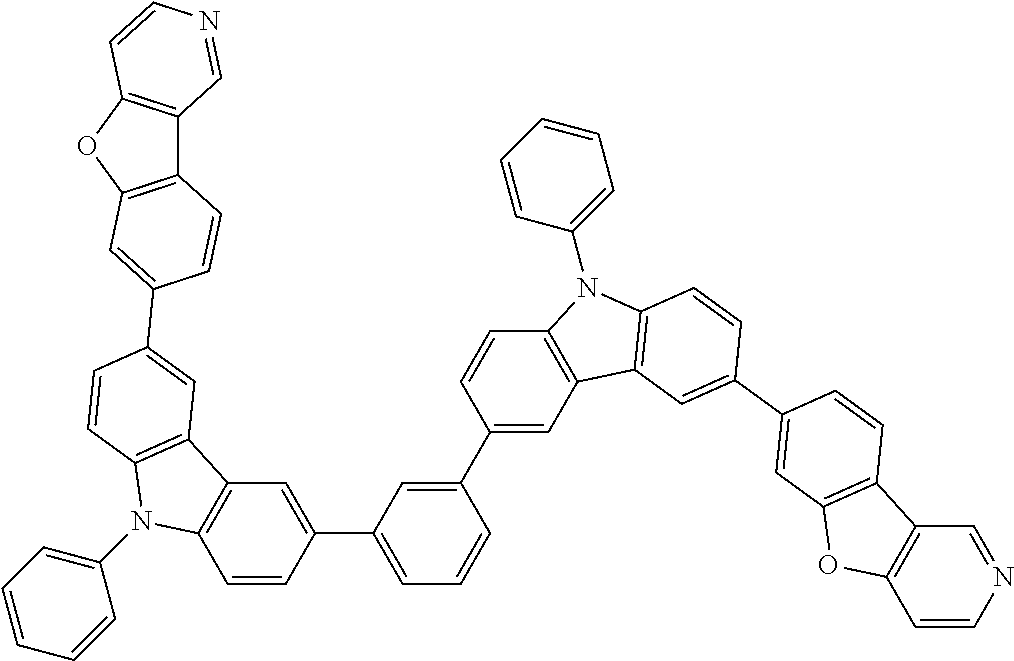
C1(C2=CC=CC(C3=CC4=C(C=C3)N(C3=CC=CC=C3)C3=C4C=C(C4=CC5=C(C6=C(C=CN=C6)O5)C=C4)C=C3)=C2)=CC2=C(C=C1)N(C1=CC=CC=C1)C1=C2C=C(C2=CC3=C(C4=C(O3)C=CN=C4)C=C2)C=C1
